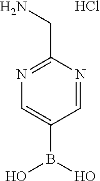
C1=C(B(O)O)C=NC(CN)=N1.Cl
